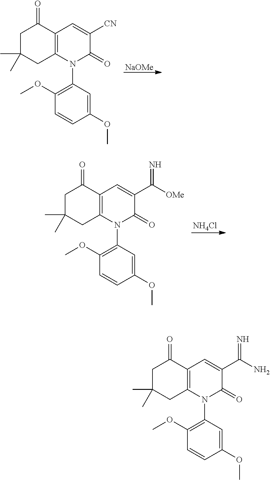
[NaOMe].C12=C(N(C3=C(OC)C=CC(OC)=C3)C(=O)C([CN])=C1)CC(C)(C)CC2=O.[NH4Cl].C12=C(N(C3=C(OC)C=CC(OC)=C3)C(=O)C(C([OMe])=N)=C1)CC(C)(C)CC2=O.C12=C(N(C3=C(OC)C=CC(OC)=C3)C(=O)C(C(N)=N)=C1)CC(C)(C)CC2=O
